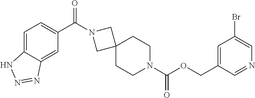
O(C(N1CCC2(CC1)CN(C(C1=CC=C3C(=C1)N=NN3)=O)C2)=O)CC1=CC(Br)=CN=C1
